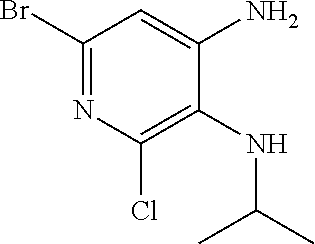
C1(Br)=NC(Cl)=C(NC(C)C)C(N)=C1
